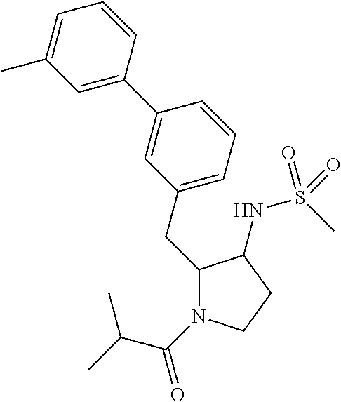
C1(CC2=CC=CC(C3=CC(C)=CC=C3)=C2)N(C(=O)C(C)C)CCC1NS(C)(=O)=O
